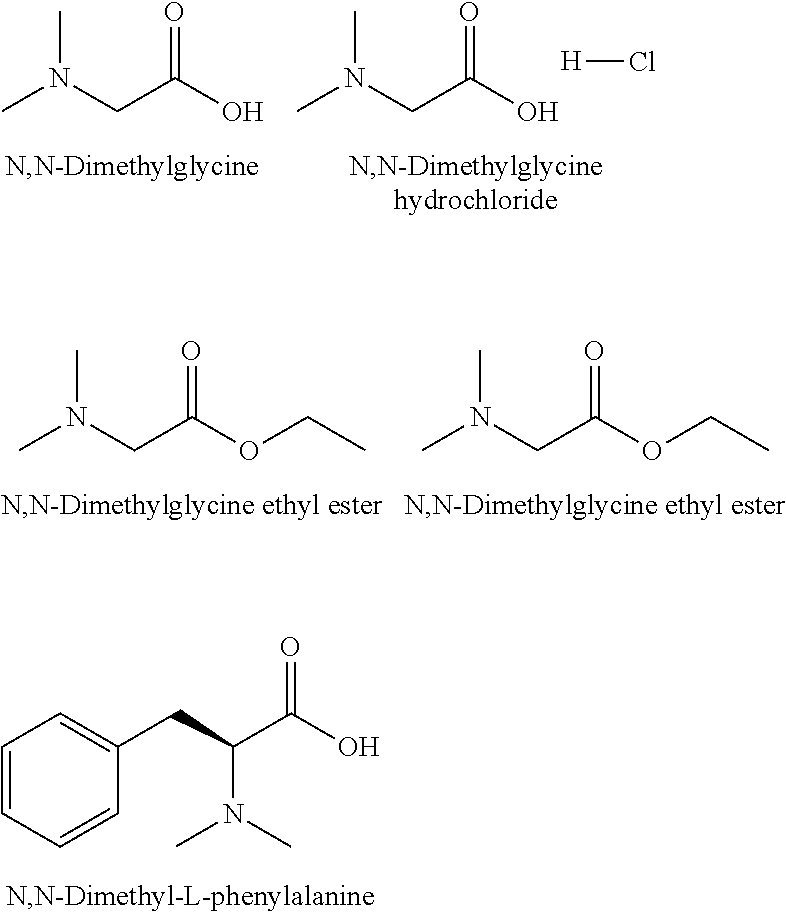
CN(CC(O)=O)C.[H]Cl.CN(CC(O)=O)C.CN(CC(OCC)=O)C.CN(CC(OCC)=O)C.C1=CC=CC(CC(C(O)=O)N(C)C)=C1
